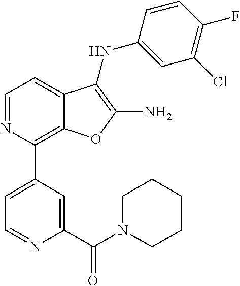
N1=CC=C2C(=C1C1=CC=NC(C(N3CCCCC3)=O)=C1)OC(N)=C2NC1=CC(Cl)=C(F)C=C1
